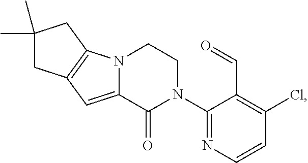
ClC1=C(C=O)C(N2CCN3C(=CC4=C3CC(C)(C)C4)C2=O)=NC=C1
